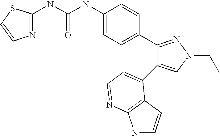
C(NC1=CC=C(C2=NN(CC)C=C2C2=CC=NC3=C2C=CN3)C=C1)(=O)NC1=NC=CS1
